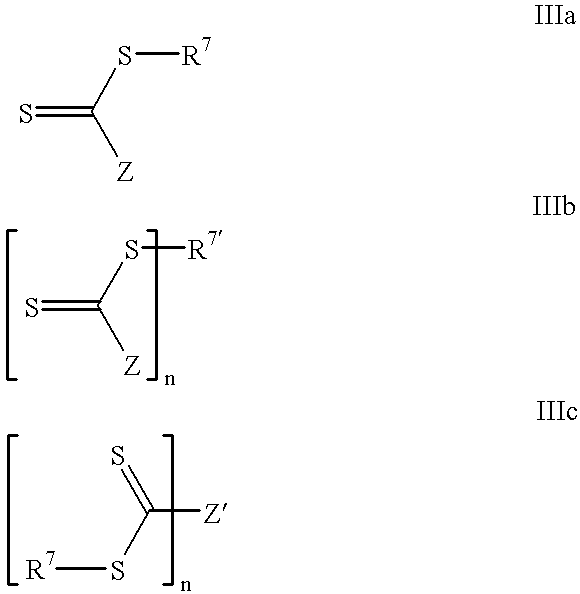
S(C([Z])=S)[R7].S(C([Z])=S)[R7].S(C(=S)[Z])[R7]
